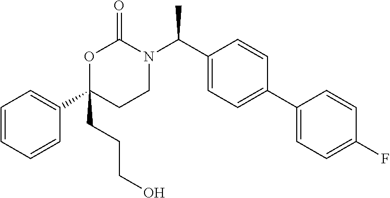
C1(C2=CC=CC=C2)(CCCO)CCN(C(C2=CC=C(C3=CC=C(F)C=C3)C=C2)C)C(=O)O1
